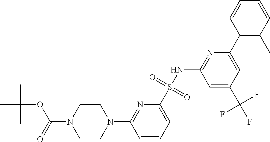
C1=CC=C(S(NC2=NC(C3=C(C)C=CC=C3C)=CC(C(F)(F)F)=C2)(=O)=O)N=C1N1CCN(C(OC(C)(C)C)=O)CC1
